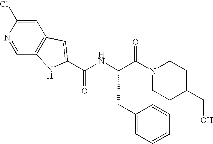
C1=C(Cl)N=CC2=C1C=C(C(NC(C(N1CCC(CO)CC1)=O)CC1=CC=CC=C1)=O)N2
